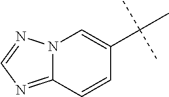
N12C(=NC=N1)C=CC(C(C)(C)C)=C2
